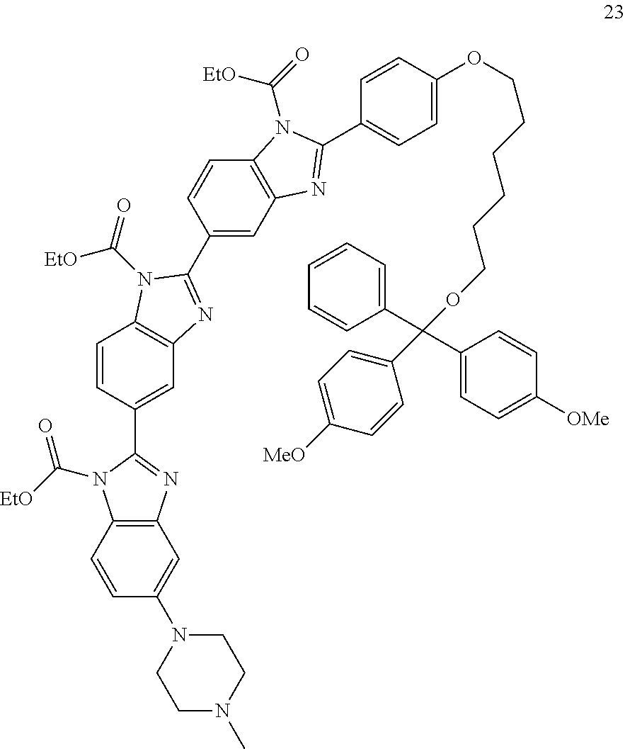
C1=CC(C2=NC3=C(N2C([EtO])=O)C=CC(N2CCN(C)CC2)=C3)=CC2=C1N(C([EtO])=O)C(C1=CC3=C(C=C1)N(C([EtO])=O)C(C1=CC=C(OCCCCCCOC(C4=CC=C([MeO])C=C4)(C4=CC=CC=C4)C4=CC=C([OMe])C=C4)C=C1)=N3)=N2
